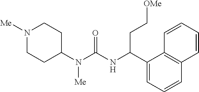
N1([Me])CCC(N(C(NC(C2=CC=CC3=C2C=CC=C3)CC[OMe])=O)[Me])CC1
